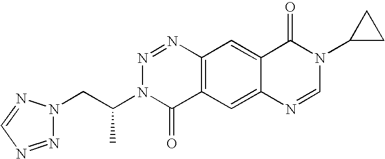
C12=C(C=C3C(=C1)C(=O)N(C1CC1)C=N3)C(=O)N(C(CN1N=NC=N1)C)N=N2
